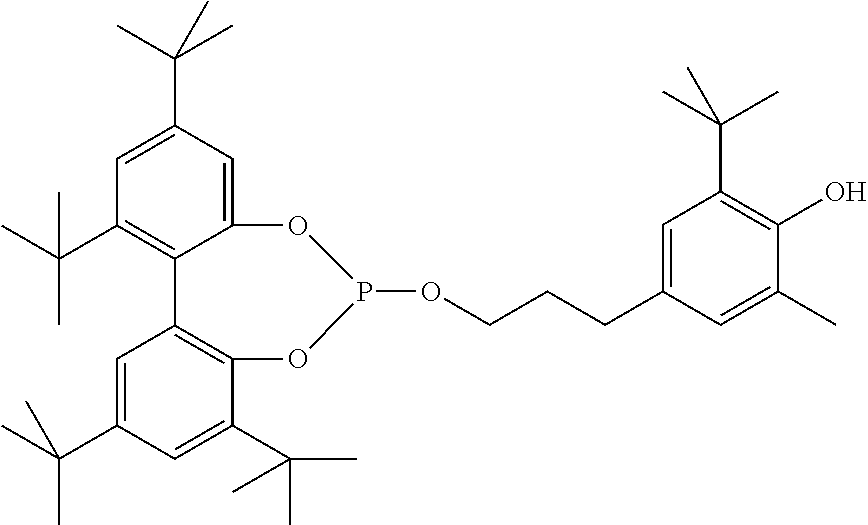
C1=C(C(C)(C)C)C=C(C(C)(C)C)C2=C1C1=C(C(C)(C)C)C=C(C(C)(C)C)C=C1OP(OCCCC1=CC(C(C)(C)C)=C(O)C(C)=C1)O2
